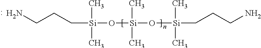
C(CC[Si](O[Si](O[Si](CCCN)(C)C)(C)C)(C)C)N
